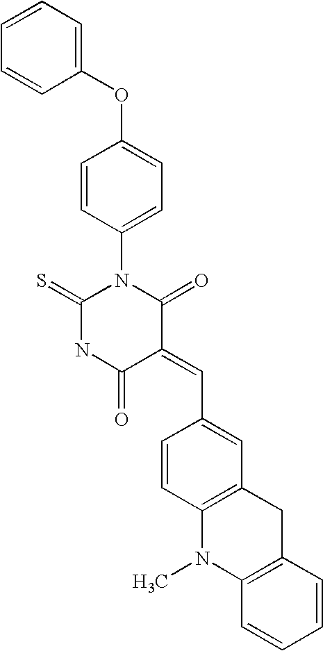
C1(OC2=CC=C(N3C(=S)NC(=O)C(=CC4=CC5=C(C=C4)N(C)C4=C(C5)C=CC=C4)C3=O)C=C2)=CC=CC=C1
